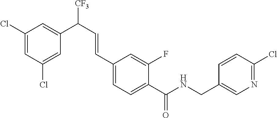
C1(CNC(C2=CC=C(C=CC([CF3])C3=CC(Cl)=CC(Cl)=C3)C=C2F)=O)=CN=C(Cl)C=C1
